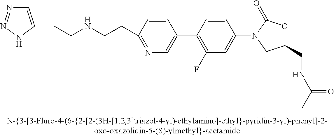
N(CCC1=NC=C(C2=C(F)C=C(N3CC(CNC(C)=O)OC3=O)C=C2)C=C1)CCC1=CN=NN1
